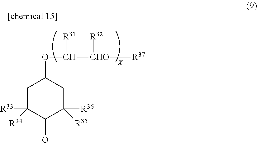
C1C([R33])([R34])C([O-])C([R36])([R35])CC1OC([CHO]([R32])[R37])[R31]
